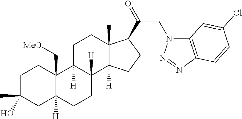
C1C(C)(O)CC2([H])C(C[MeO])(C1)C1([H])C([H])(CC2)C2([H])C(C)(CC1)C(C(=O)CN1C3=C(N=N1)C=CC(Cl)=C3)CC2
